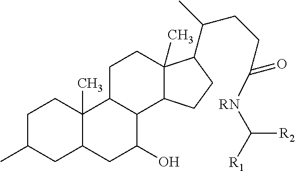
C1C(C)CC2C(C)(C1)C1C(C(O)C2)C2C(C)(CC1)C(C(CCC([RN]C([R2])[R1])=O)C)CC2
